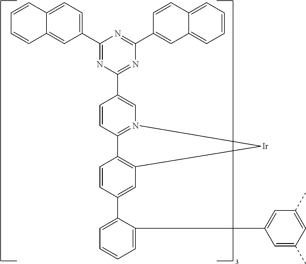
C1=C(C2=CC3=C(C=C2)C2=N(C=C(C4=NC(C5=CC6=CC=CC=C6C=C5)=NC(C5=CC=C6C(=C5)C=CC=C6)=N4)C=C2)[Ir]3)C(C2=CC(C)=CC(C)=C2)=CC=C1
